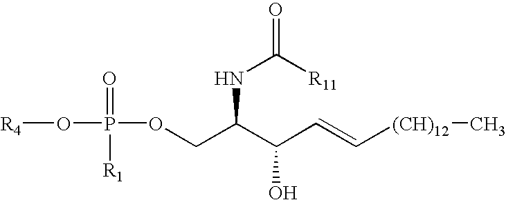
O(CC(C(C=C[(CH)12]C)O)NC(=O)[R11])P(O[R4])(=O)[R1]
